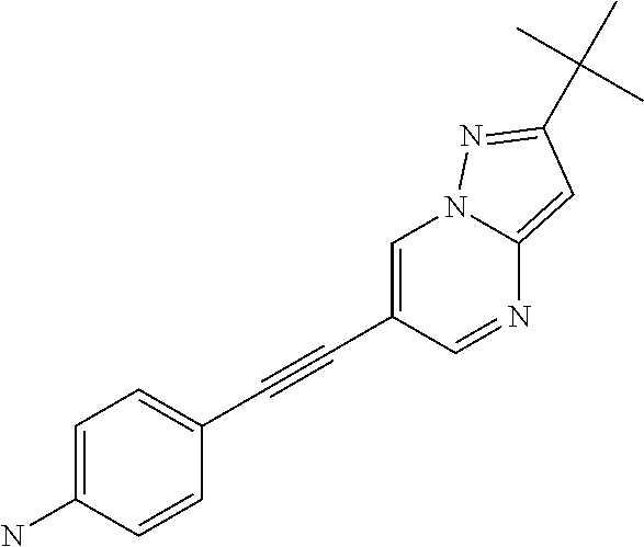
C1=C(N)C=CC(C#CC2=CN3C(=CC(C(C)(C)C)=N3)N=C2)=C1
